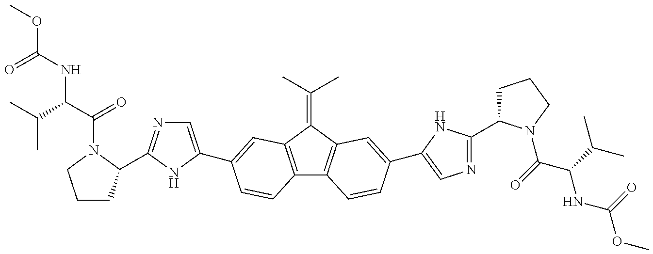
COC(NC(C(=O)N1C(C2=NC=C(C3=CC4=C(C5=C(C4=C(C)C)C=C(C4=CN=C(C6CCCN6C(C(NC(=O)OC)C(C)C)=O)N4)C=C5)C=C3)N2)CCC1)C(C)C)=O
